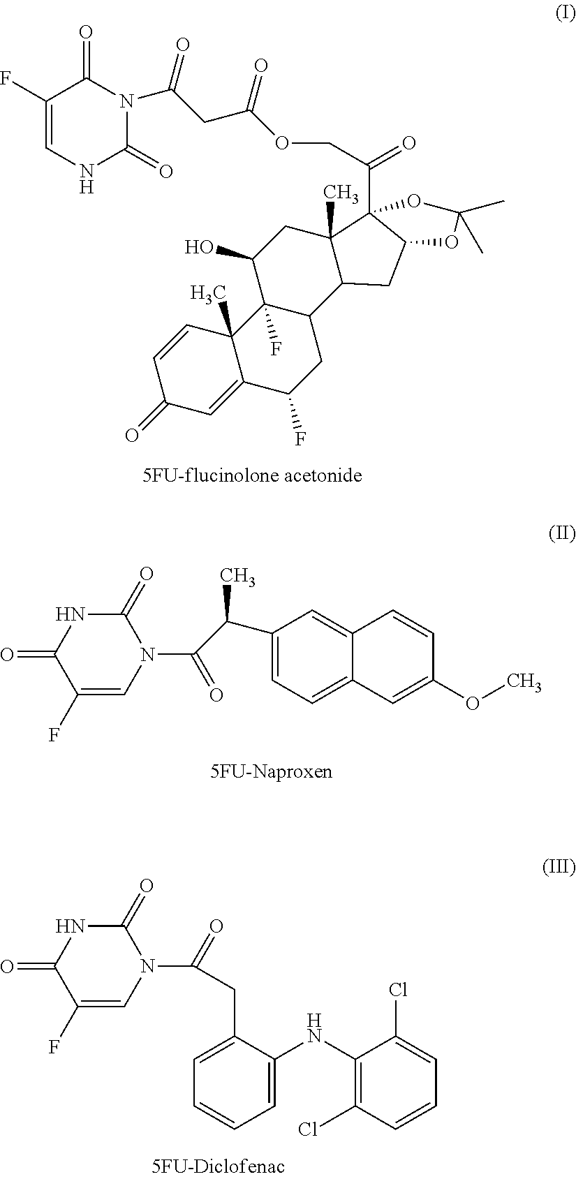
C1=CC2(C)C(=CC1=O)C(F)CC1C2(F)C(O)CC2(C)C1CC1C2(C(=O)COC(=O)CC(=O)N2C(=O)C(F)=CNC2=O)OC(C)(C)O1.C1(F)=CN(C(C(C2=CC=C3C(=C2)C=CC(OC)=C3)C)=O)C(=O)NC1=O.C1(F)=CN(C(CC2=CC=CC=C2NC2=C(Cl)C=CC=C2Cl)=O)C(=O)NC1=O
